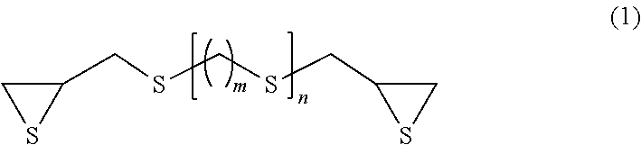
C1(CSCSCC2SC2)CS1
